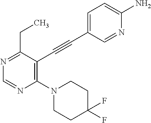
N1=C(CC)C(C#CC2=CC=C(N)N=C2)=C(N2CCC(F)(F)CC2)N=C1
